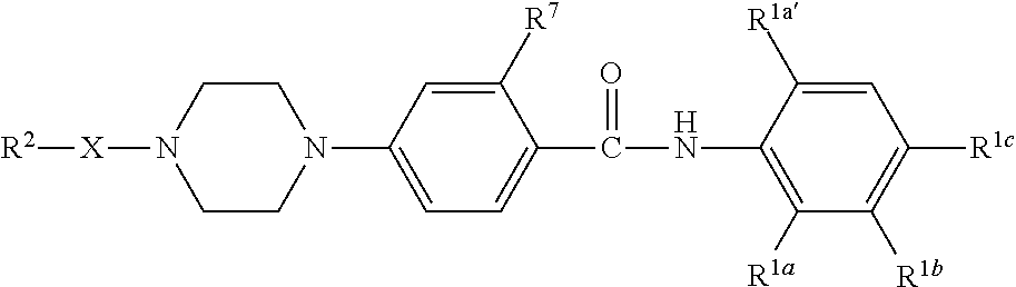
C1CN([X][R2])CCN1C1=CC=C(C(NC2=C([R1a])C([R1b])=C([R1c])C=C2[R1a])=O)C([R7])=C1
